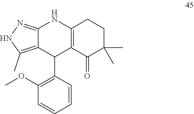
C12=NNC(C)=C1C(C1=C(OC)C=CC=C1)C1=C(N2)CCC(C)(C)C1=O
